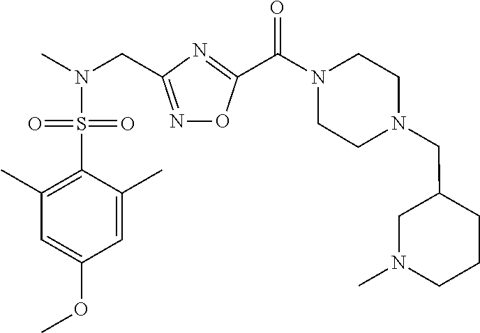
C1(C)=C(S(N(C)CC2=NOC(C(N3CCN(CC4CN(C)CCC4)CC3)=O)=N2)(=O)=O)C(C)=CC(OC)=C1
